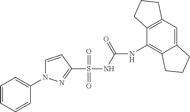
C1=CC(S(NC(=O)NC2=C3C(=CC4=C2CCC4)CCC3)(=O)=O)=NN1C1=CC=CC=C1
